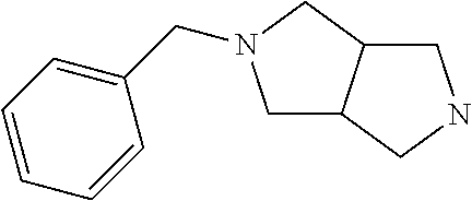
C1C2C(CN1CC1=CC=CC=C1)CNC2
